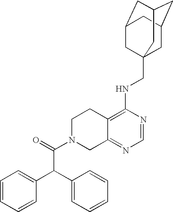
C12=C(NCC34CC5CC(CC(C3)C5)C4)N=CN=C1CN(C(=O)C(C1=CC=CC=C1)C1=CC=CC=C1)CC2
